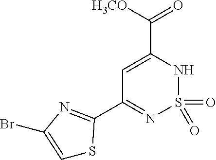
C1=C(Br)N=C(C2=NS(=O)(=O)NC(C([H3CO])=O)=C2)S1
